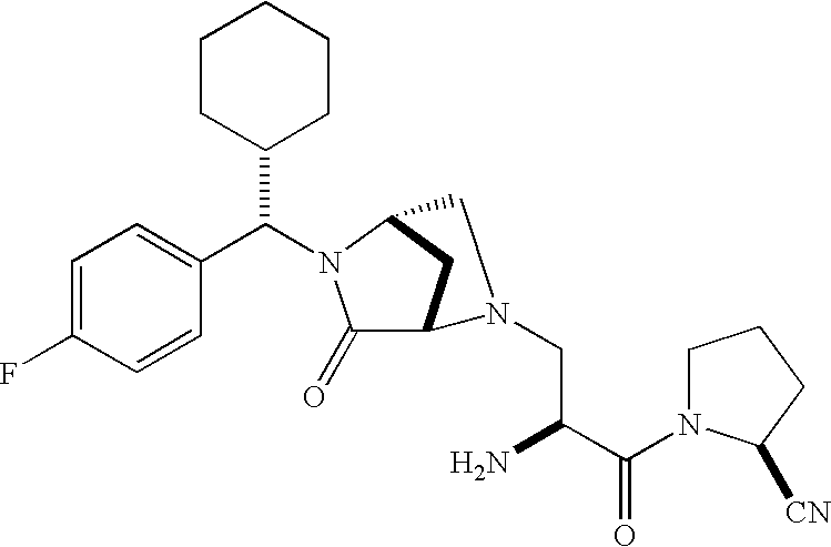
C1=C(F)C=CC(C(C2CCCCC2)N2C(=O)C3CC2CN3CC(N)C(N2CCCC2[CN])=O)=C1
